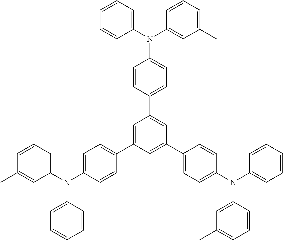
C1(N(C2=CC=C(C3=CC(C4=CC=C(N(C5=CC(C)=CC=C5)C5=CC=CC=C5)C=C4)=CC(C4=CC=C(N(C5=CC=CC(C)=C5)C5=CC=CC=C5)C=C4)=C3)C=C2)C2=CC(C)=CC=C2)=CC=CC=C1
